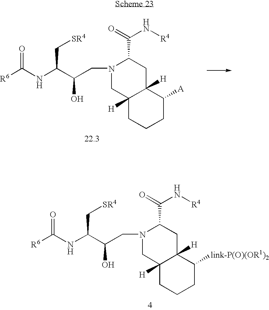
[R6]C(NC(C(CN1CC2([H])C([H])(CC1C(N[R4])=O)C([link-P(O)(OR1)2])CCC2)O)C[SR4])=O.[R6]C(NC(C(CN1CC2([H])C([H])(CC1C(N[R4])=O)C([A])CCC2)O)C[SR4])=O
